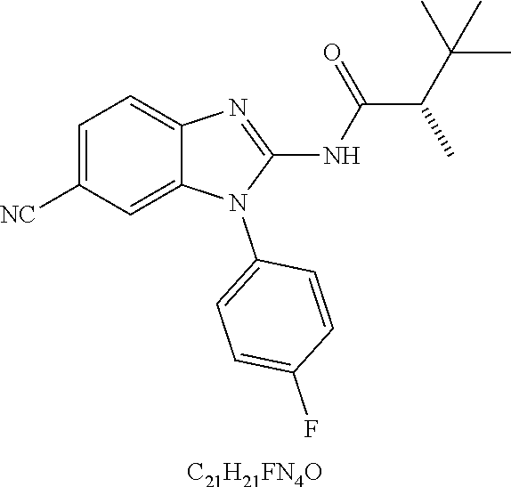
C1=C([NC])C=C2C(=C1)N=C(NC(C(C(C)(C)C)C)=O)N2C1=CC=C(F)C=C1.[C21H21FN4O]
